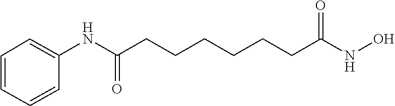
N(O)C(CCCCCCC(NC1=CC=CC=C1)=O)=O
